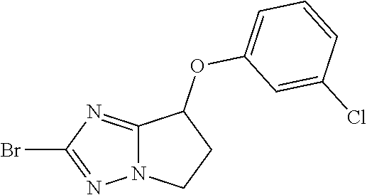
BrC1=NN2C(=N1)C(OC1=CC=CC(Cl)=C1)CC2
